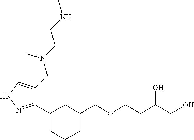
C1(C2CCCC(COCCC(CO)O)C2)=NNC=C1CN(CCNC)C
